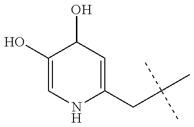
C1(O)=CNC(CC(C)(C)C)=CC1O
